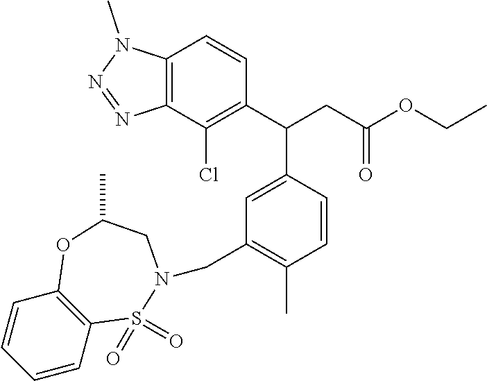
C12=C(C(Cl)=C(C(CC(OCC)=O)C3=CC(CN4S(=O)(=O)C5=C(C=CC=C5)OC(C)C4)=C(C)C=C3)C=C1)N=NN2C
